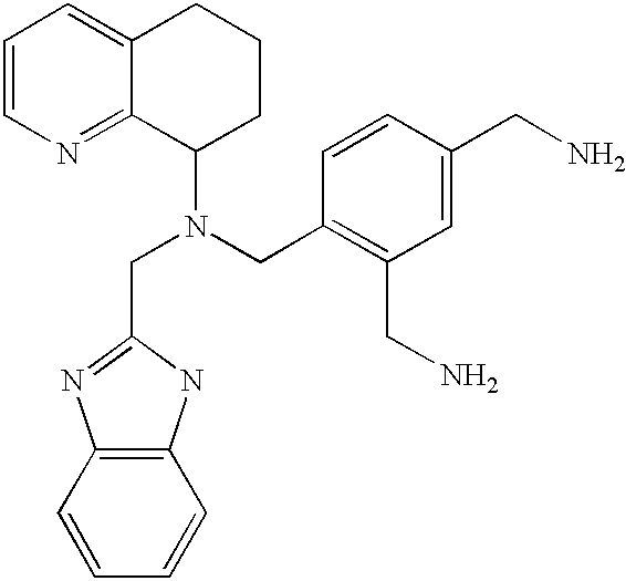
C1=CC=CC2=C1N=C(CN(CC1=C(CN)C=C(CN)C=C1)C1CCCC3=CC=CN=C13)N2
